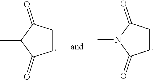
C1(=O)C(C)C(=O)CC1.C1(=O)CCC(=O)N1C
